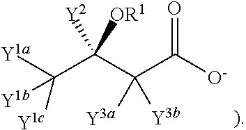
C(C(C(C([O-])=O)([Y3a])[Y3b])([Y2])[OR1])([Y1a])([Y1c])[Y1b]
